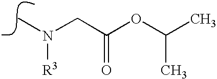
N(C)(CC(OC(C)C)=O)[R3]
